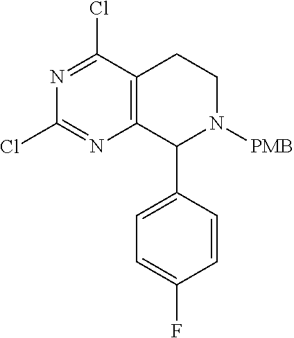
C1=CC(C2C3=C(CCN2[PMB])C(Cl)=NC(Cl)=N3)=CC=C1F
